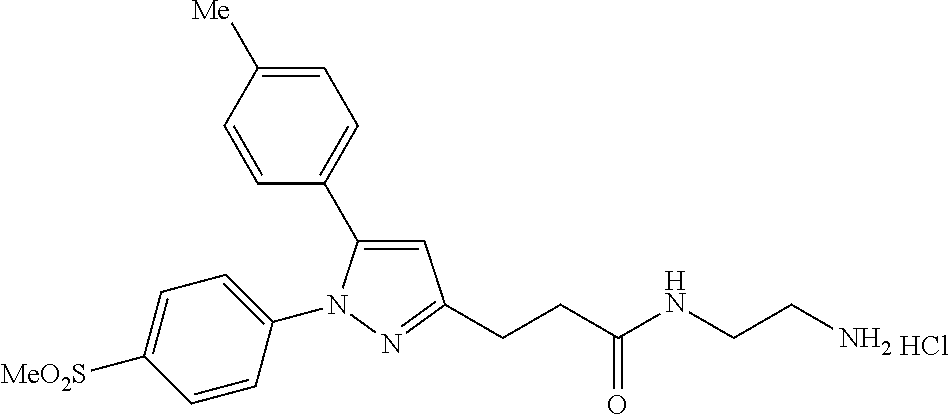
C1=C([Me])C=CC(C2=CC(CCC(NCCN)=O)=NN2C2=CC=C([MeO2S])C=C2)=C1.Cl
